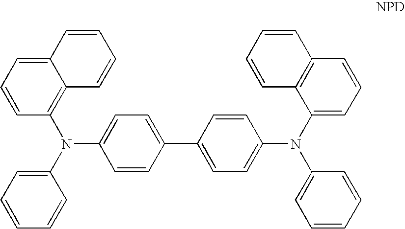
C1=CC=C2C(=C1N(C1=CC=C(C3=CC=C(N(C4=CC=CC5=C4C=CC=C5)C4=CC=CC=C4)C=C3)C=C1)C1=CC=CC=C1)C=CC=C2
